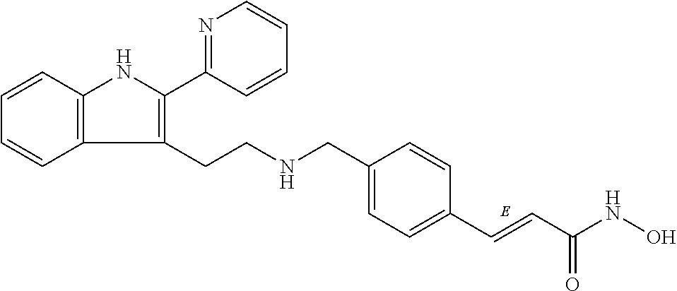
C(C1=CC=C(C=CC(NO)=O)C=C1)NCCC1=C(C2=NC=CC=C2)NC2=C1C=CC=C2
